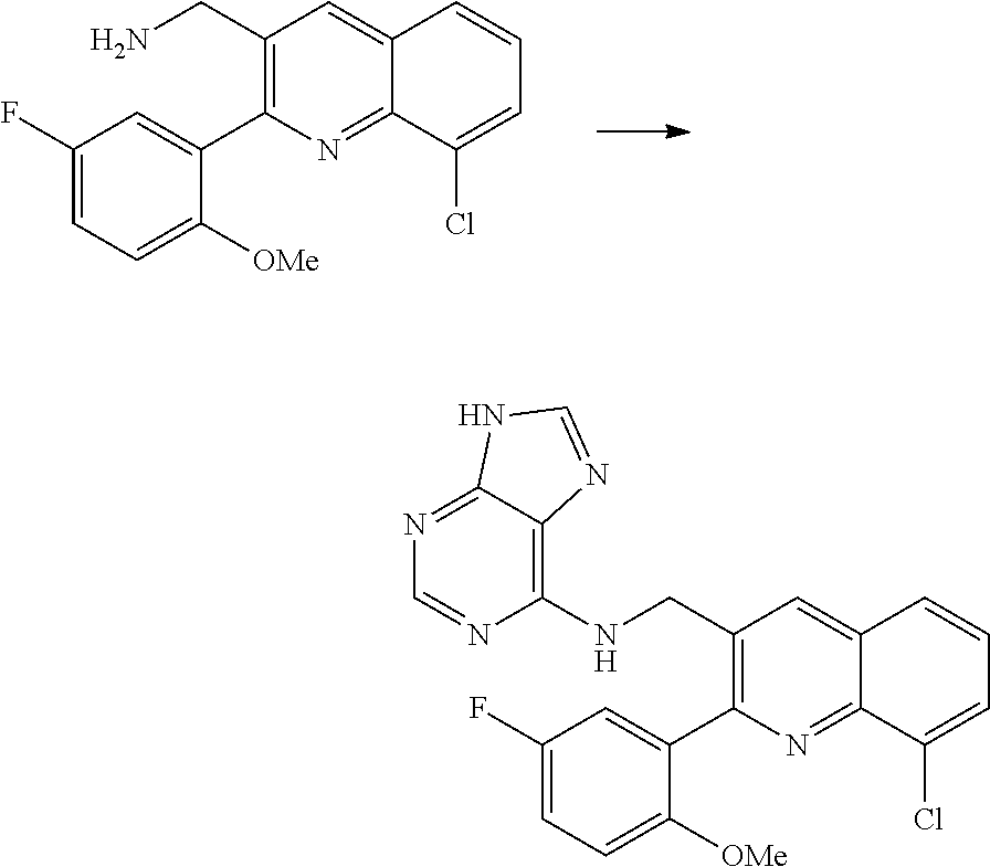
C(C1=C(C2=CC(F)=CC=C2[OMe])N=C2C(=C1)C=CC=C2Cl)NC1=C2C(=NC=N1)NC=N2.C(C1=C(C2=CC(F)=CC=C2[OMe])N=C2C(=C1)C=CC=C2Cl)N
